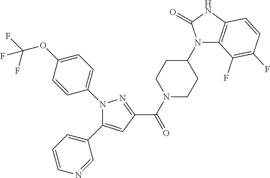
C(N1CCC(N2C3=C(NC2=O)C=CC(F)=C3F)CC1)(=O)C1=NN(C2=CC=C(OC(F)(F)F)C=C2)C(C2=CC=CN=C2)=C1
